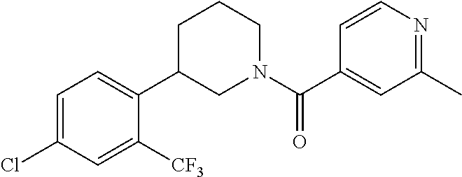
C1=CN=C(C)C=C1C(N1CCCC(C2=CC=C(Cl)C=C2[CF3])C1)=O
